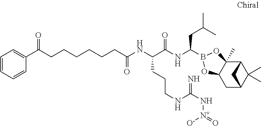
C12C3(C)C(CC(C1(C)C)C2)OB(C(NC(C(NC(=O)CCCCCCC(C1=CC=CC=C1)=O)CCCNC(N[N+]([O-])=O)=N)=O)CC(C)C)O3
